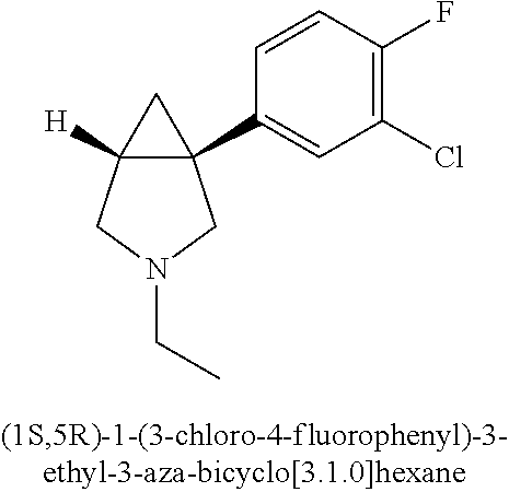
C12([H])C(C3=CC(Cl)=C(F)C=C3)(C1)CN(CC)C2
